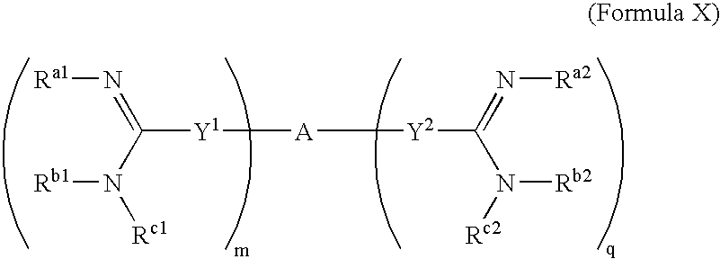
[Y1](C(=N[Ra1])N([Rb1])[Rc1])[A][Y2]C(N([Rb2])[Rc2])=N[Ra2]
